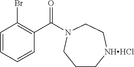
C1=CC=CC(C(=O)N2CC[NHHCl]CCC2)=C1Br
